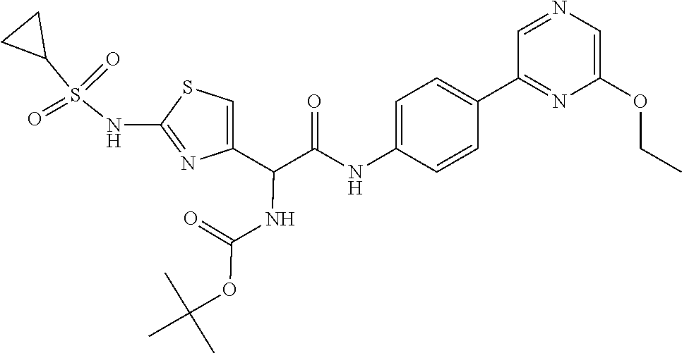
C1=C(C(C(NC2=CC=C(C3=NC(OCC)=CN=C3)C=C2)=O)NC(OC(C)(C)C)=O)N=C(NS(C2CC2)(=O)=O)S1
